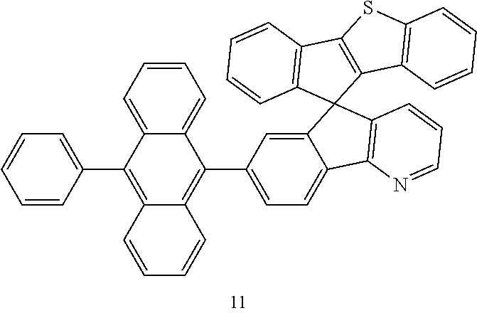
C1=CC(C2=C3C(=C(C4=CC=C5C(=C4)C4(C6=C5N=CC=C6)C5=C(C6=C4C=CC=C6)SC4=C5C=CC=C4)C4=CC=CC=C24)C=CC=C3)=CC=C1
